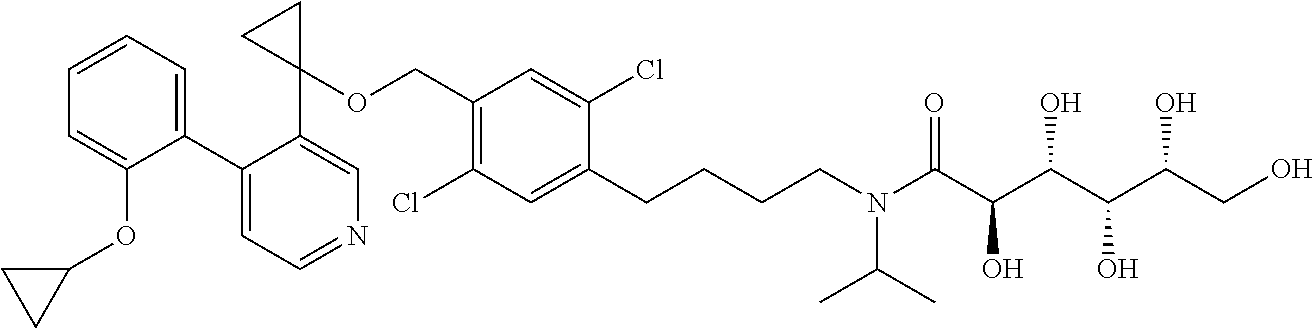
C1(C2=CC=CC=C2OC2CC2)=CC=NC=C1C1(OCC2=C(Cl)C=C(CCCCN(C(C(C(C(C(CO)O)O)O)O)=O)C(C)C)C(Cl)=C2)CC1
